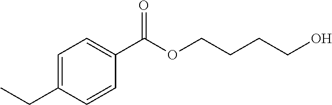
C1=C(CC)C=CC(C(OCCCCO)=O)=C1
